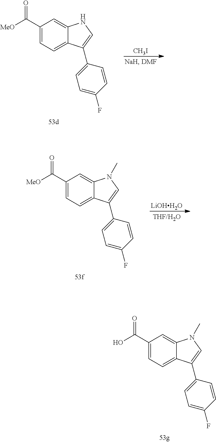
C1(C(O)=O)=CC=C2C(=C1)N(C)C=C2C1=CC=C(F)C=C1.[CH3I].C1(C([MeO])=O)=CC=C2C(=C1)NC=C2C1=CC=C(F)C=C1.[LiOHH2O].C1(C([MeO])=O)=CC=C2C(=C1)N(C)C=C2C1=CC=C(F)C=C1
